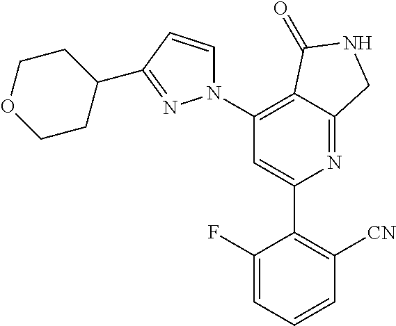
C1(C2=C([CN])C=CC=C2F)=CC(N2C=CC(C3CCOCC3)=N2)=C2C(=N1)CNC2=O
